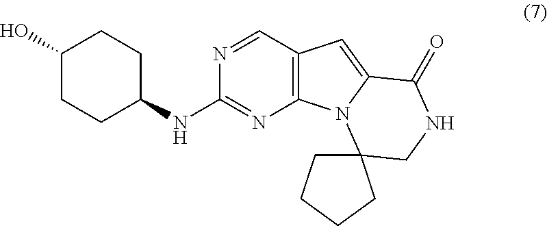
C1(O)CCC(NC2=NC3=C(C=N2)C=C2N3C3(CNC2=O)CCCC3)CC1
